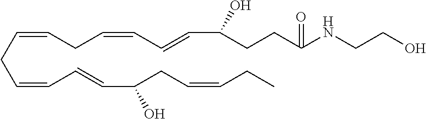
C(CC=CC=CC(CC=CCC)O)=CCC=CC=CC(CCC(NCCO)=O)O
